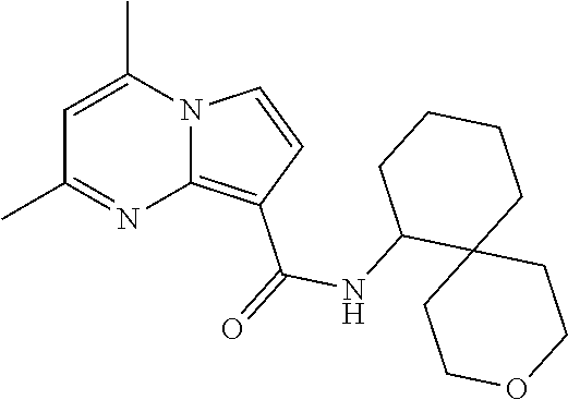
C1=C(C)N2C(=C(C(=O)NC3C4(CCCC3)CCOCC4)C=C2)N=C1C
